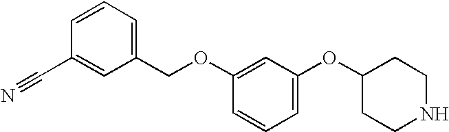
C1(OC2CCNCC2)=CC=CC(OCC2=CC=CC(C#N)=C2)=C1
